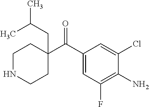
C1(C(C2=CC(F)=C(N)C(Cl)=C2)=O)(CC(C)C)CCNCC1
